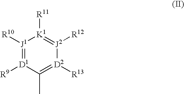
[J1]1([R10])=[D1]([R9])C(C)=[D2]([R13])[J2]([R12])=[K1]1[R11]
